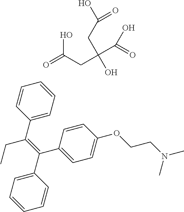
C(C(C1=CC=CC=C1)=C(C1=CC=C(OCCN(C)C)C=C1)C1=CC=CC=C1)C.O=C(CC(O)(CC(O)=O)C(=O)O)O
